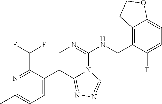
N1=C(C(F)F)C(C2=CN=C(NCC3=C4C(=CC=C3F)OCC4)N3C2=NN=C3)=CC=C1C
